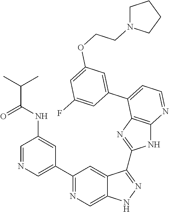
C1(C2=NC=C3C(=C2)C(C2=NC4=C(N2)N=CC=C4C2=CC(OCCN4CCCC4)=CC(F)=C2)=NN3)=CN=CC(NC(C(C)C)=O)=C1
